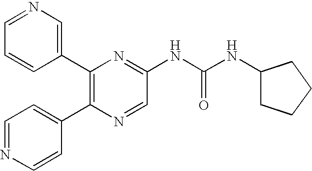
C1(C2=C(C3=CC=NC=C3)N=CC(NC(NC3CCCC3)=O)=N2)=CN=CC=C1
